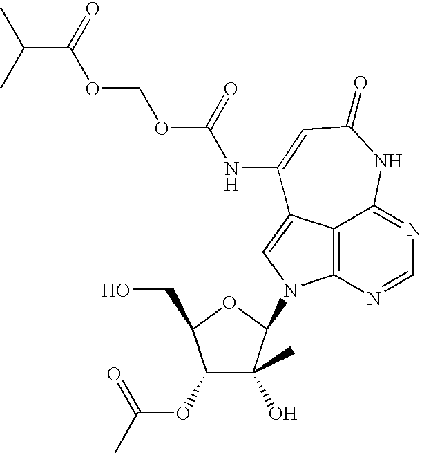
C12=C3N=CN=C1NC(=O)C=C(NC(OCOC(=O)C(C)C)=O)C2=CN3C1C(O)(C)C(OC(=O)C)C(CO)O1
